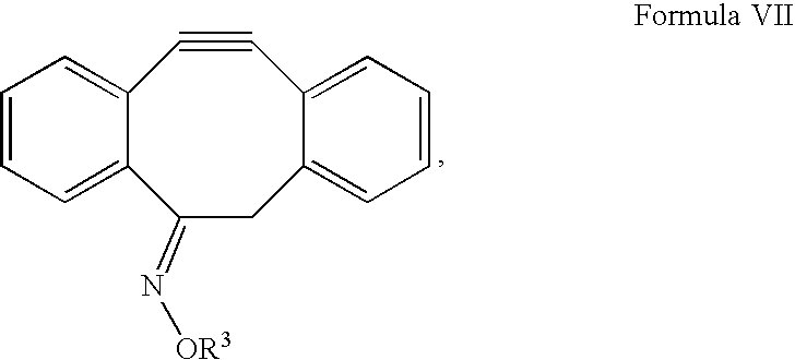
C12=CC=CC=C1C(=N[OR3])CC1=CC=CC=C1C#C2
